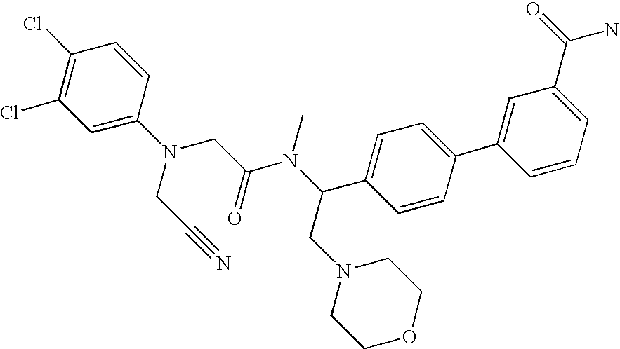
C1(Cl)=C(Cl)C=C(N(CC#N)CC(N(C(C2=CC=C(C3=CC(C(=O)N)=CC=C3)C=C2)CN2CCOCC2)C)=O)C=C1
